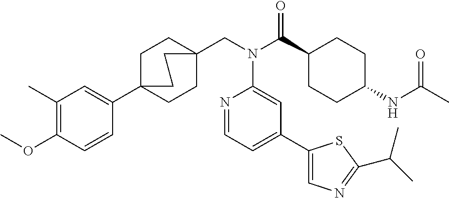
COC1=C(C)C=C(C23CCC(CN(C(C4CCC(NC(C)=O)CC4)=O)C4=CC(C5=CN=C(C(C)C)S5)=CC=N4)(CC2)CC3)C=C1
